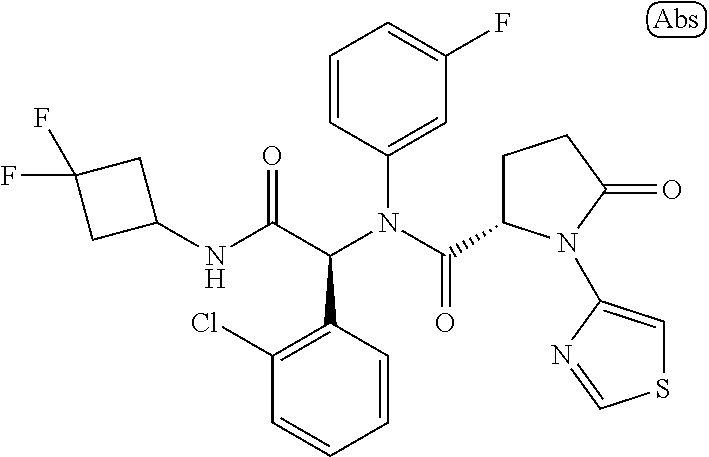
C1=CC(N(C(=O)C2CCC(=O)N2C2=CSC=N2)C(C(NC2CC(F)(F)C2)=O)C2=C(Cl)C=CC=C2)=CC(F)=C1
